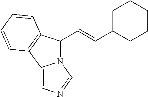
C(=CC1CCCCC1)C1N2C(=CN=C2)C2=C1C=CC=C2
